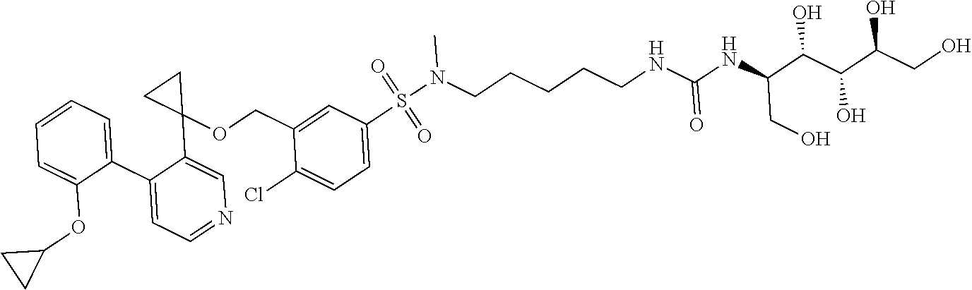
C1(C2=CC=NC=C2C2(OCC3=CC(S(N(CCCCCNC(NC(C(C(C(CO)O)O)O)CO)=O)C)(=O)=O)=CC=C3Cl)CC2)=CC=CC=C1OC1CC1
